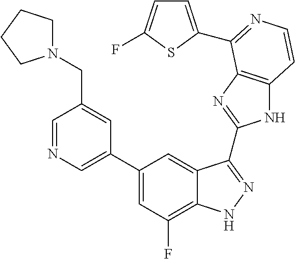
C1=C(C2=CC(F)=C3C(=C2)C(C2=NC4=C(N2)C=CN=C4C2=CC=C(F)S2)=NN3)C=C(CN2CCCC2)C=N1
